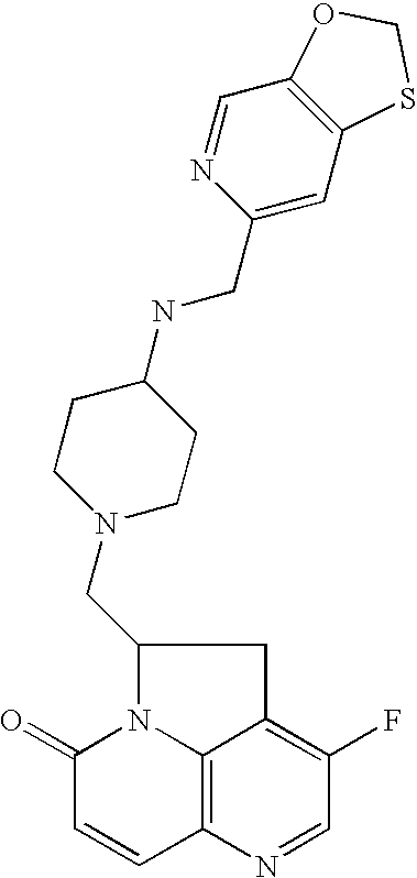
C12=C3N=CC(F)=C1CC(CN1CCC(NCC4=CC5=C(C=N4)OCS5)CC1)N2C(=O)C=C3
